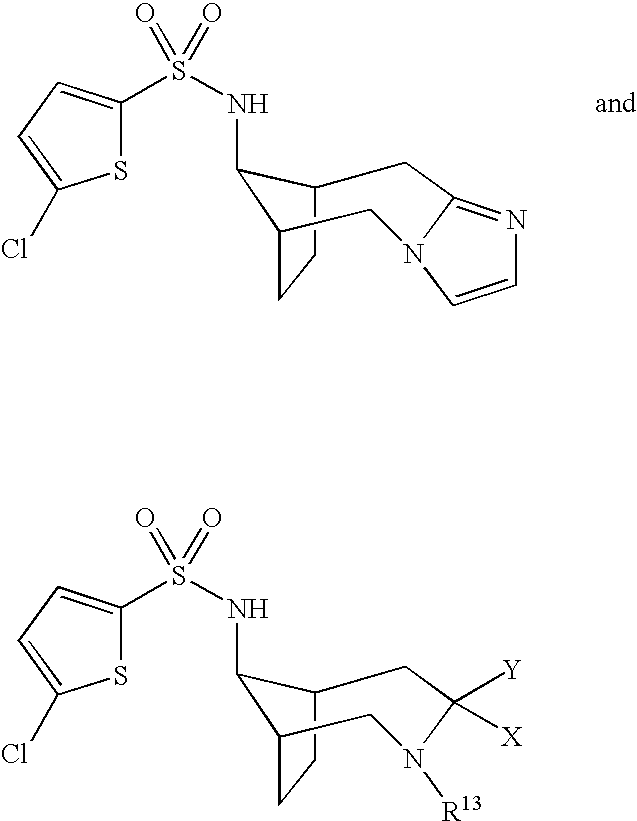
S1C(S(NC2C3CN([R13])C([Y])([X])CC2CC3)(=O)=O)=CC=C1Cl.S1C(S(NC2C3CN4C(=NC=C4)CC2CC3)(=O)=O)=CC=C1Cl
